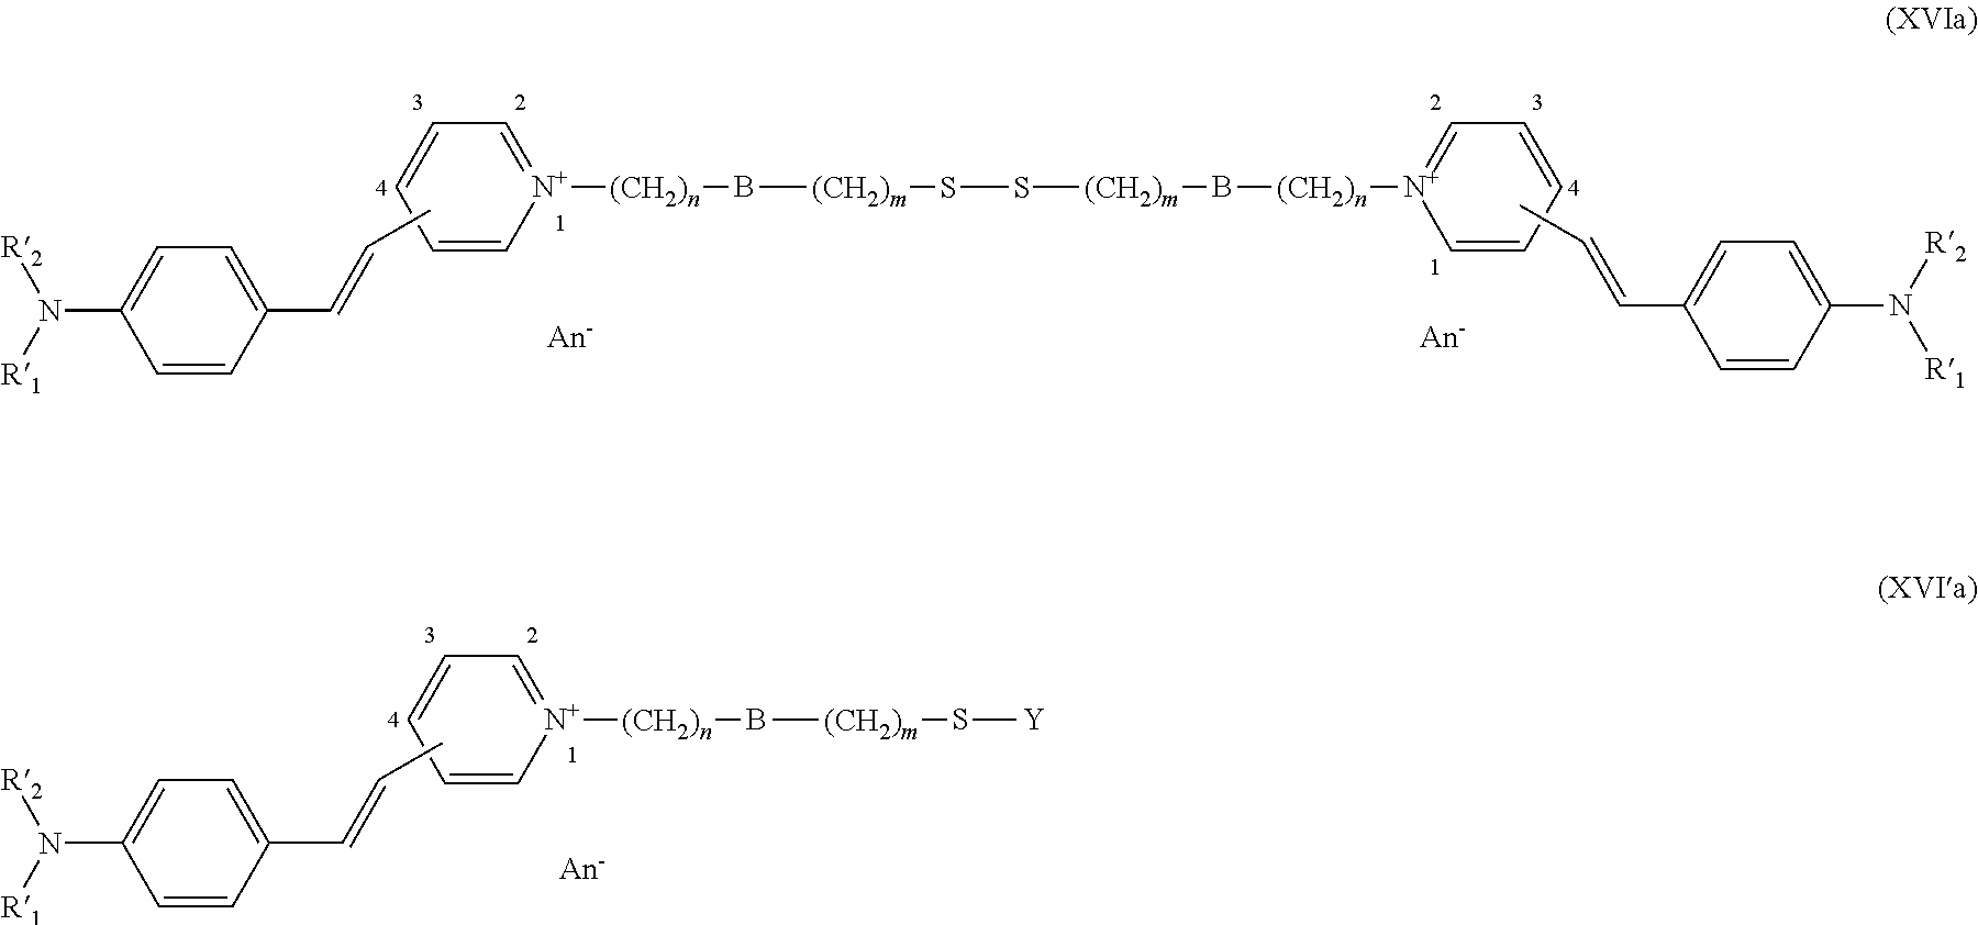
C1=CC(C=CC)=CC=C1N([R1])[R2].C1=C[N+]([(CH2)n]B[(CH2)m]SS[(CH2)m]B[(CH2)n][N+]2=CC=CC=C2)=CC=C1.CC=CC1=CC=C(N([R1])[R2])C=C1.C1=CC(C=CC)=CC=C1N([R1])[R2].C1=C[N+]([(CH2)n]B[(CH2)m]S[Y])=CC=C1
